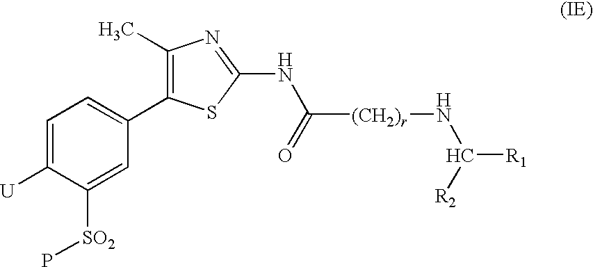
C1=C([U])C([SO2]P)=CC(C2=C(C)N=C(NC([(CH2)r]NC([R2])[R1])=O)S2)=C1
